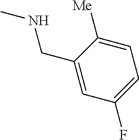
C1([Me])=CC=C(F)C=C1CNC
